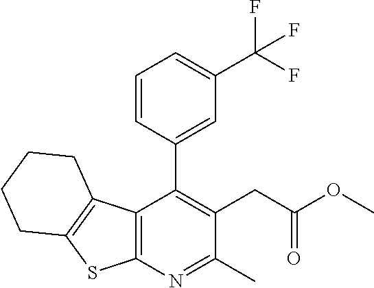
C12=C(N=C(C)C(CC(OC)=O)=C1C1=CC(C(F)(F)F)=CC=C1)SC1=C2CCCC1
